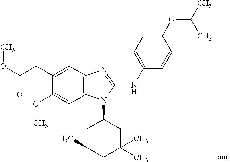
O(C(CC1=CC2=C(C=C1OC)N(C1CC(C)CC(C)(C)C1)C(NC1=CC=C(OC(C)C)C=C1)=N2)=O)C
